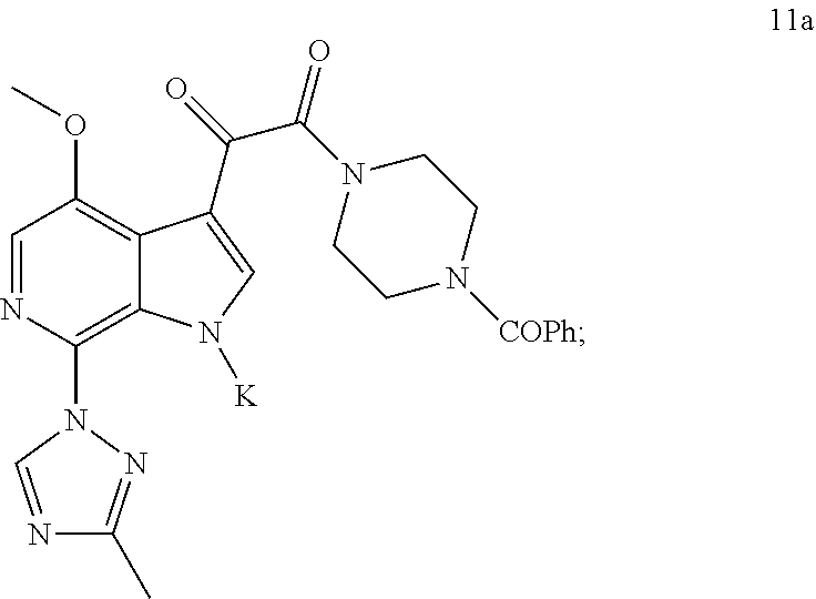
C12=C(OC)C=NC(N3C=NC(C)=N3)=C1N([K])C=C2C(=O)C(N1CCN([COPh])CC1)=O
